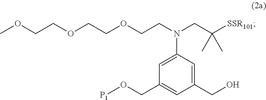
O(CC1=CC(CO)=CC(N(CCOCCOCCOC)CC([SSR101])(C)C)=C1)[P1]
